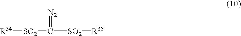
[R34][SO2]C(=[N2])[SO2][R35]
